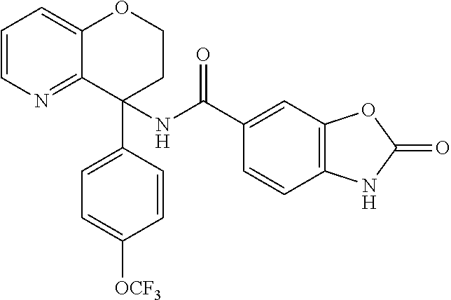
C1=CN=C2C(=C1)OCCC2(C1=CC=C([OCF3])C=C1)NC(C1=CC2=C(C=C1)NC(=O)O2)=O
